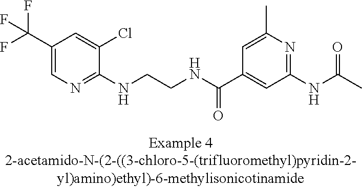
C1(C(F)(F)F)=CN=C(NCCNC(C2=CC(NC(=O)C)=NC(C)=C2)=O)C(Cl)=C1
